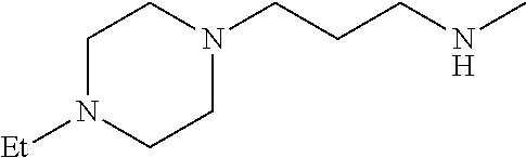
C1N([Et])CCN(CCCNC)C1
